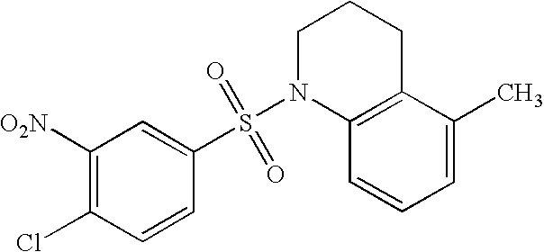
C1([O2N])=C(Cl)C=CC(S(=O)(=O)N2C3=C(CCC2)C(C)=CC=C3)=C1
